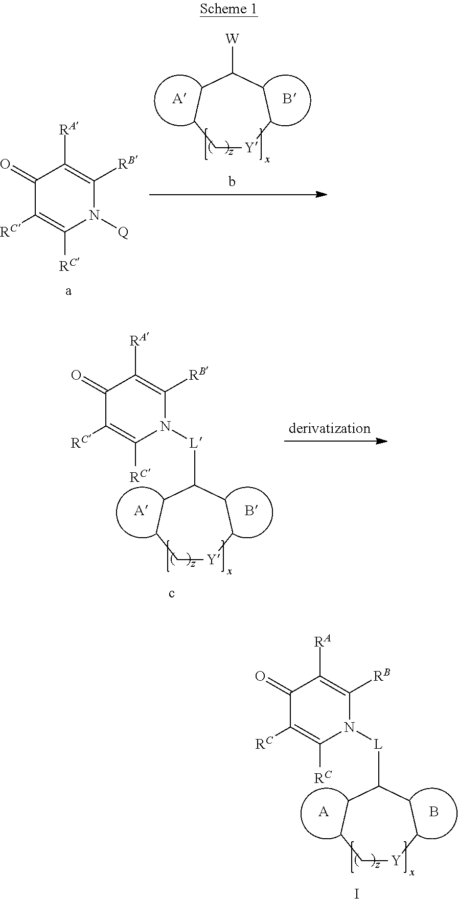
C1[Y]CCC([W])CC1.C1(=O)C([RC])=C([RC])N([Q])C([RB])=C1[RA].C1(=O)C([RC])=C([RC])N([L]C2CC[Y]CCC2)C([RB])=C1[RA].C1(=O)C([RC])=C([RC])N([L]C2CC[Y]CCC2)C([RB])=C1[RA].I.B.[A]
